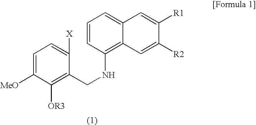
C1=C([MeO])C([OR3])=C(CNC2=C3C(=CC=C2)C=C([R1])C([R2])=C3)C([X])=C1
